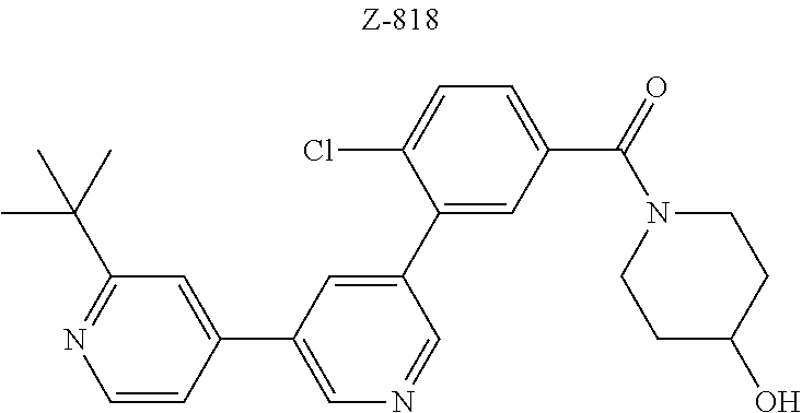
C1=CC(C2=CN=CC(C3=CC(C(N4CCC(O)CC4)=O)=CC=C3Cl)=C2)=CC(C(C)(C)C)=N1
